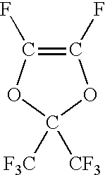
C1(F)=C(F)OC([F3C])([CF3])O1
